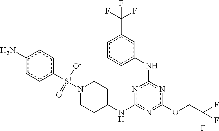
c1(N)ccc([S+](N2CCC(Nc3nc(OCC(F)(F)F)nc(Nc4cc(C(F)(F)F)ccc4)n3)CC2)([O-])=O)cc1
